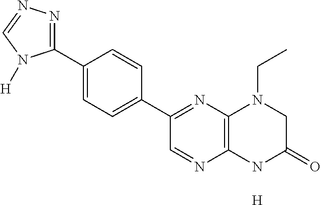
[H].C1=C(C2=NC3=C(N=C2)NC(=O)CN3CC)C=CC(C2=NN=CN2[H])=C1
